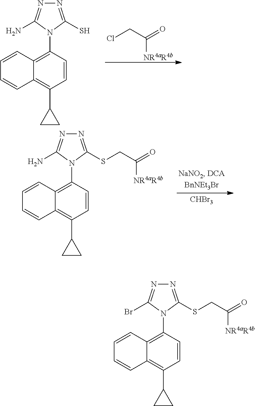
C(C(=O)[NR4aR4b])Cl.C1=CC(N2C(S)=NN=C2N)=C2C(=C1C1CC1)C=CC=C2.[CHBr3].C1=CC(N2C(SCC(=O)[NR4aR4b])=NN=C2N)=C2C(=C1C1CC1)C=CC=C2.C1=CC(N2C(SCC(=O)[NR4aR4b])=NN=C2Br)=C2C(=C1C1CC1)C=CC=C2
